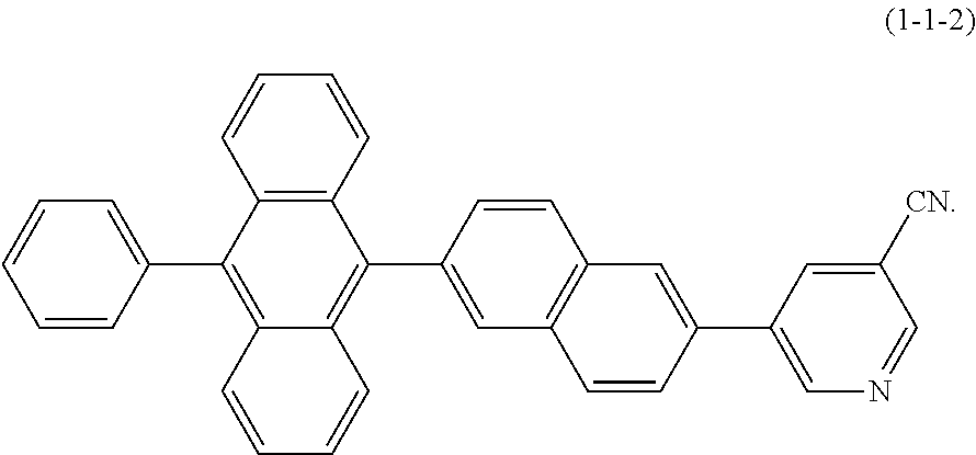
C12=C(C=CC=C1)C(C1=CC3=C(C=C1)C=C(C1=CN=CC([CN])=C1)C=C3)=C1C(=C2C2=CC=CC=C2)C=CC=C1
